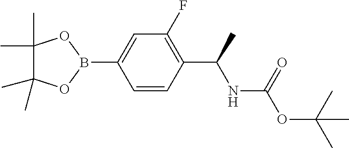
C1=C(B2OC(C)(C)C(C)(C)O2)C=CC(C(C)NC(=O)OC(C)(C)C)=C1F
